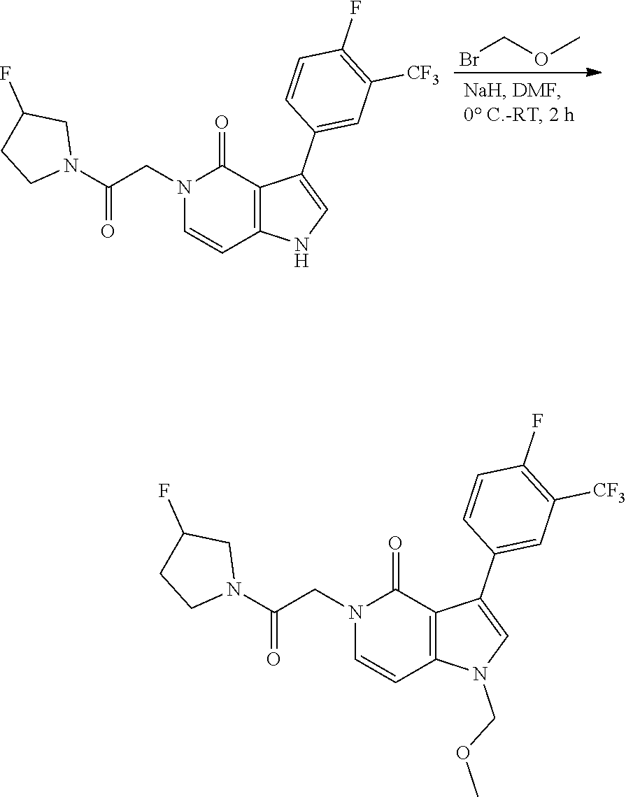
BrCOC.C(CN1C=CC2=C(C1=O)C(C1=CC([CF3])=C(F)C=C1)=CN2)(N1CC(F)CC1)=O.C(CN1C=CC2=C(C1=O)C(C1=CC([CF3])=C(F)C=C1)=CN2COC)(N1CC(F)CC1)=O
